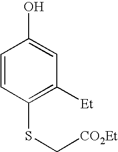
C1=CC(SC[CO2Et])=C([Et])C=C1O
